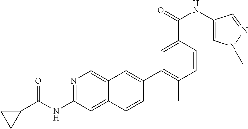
N1=C(NC(C2CC2)=O)C=C2C(=C1)C=C(C1=C(C)C=CC(C(=O)NC3=CN(C)N=C3)=C1)C=C2
